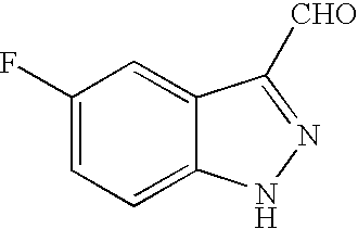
C1(F)=CC=C2C(=C1)C([CHO])=NN2
